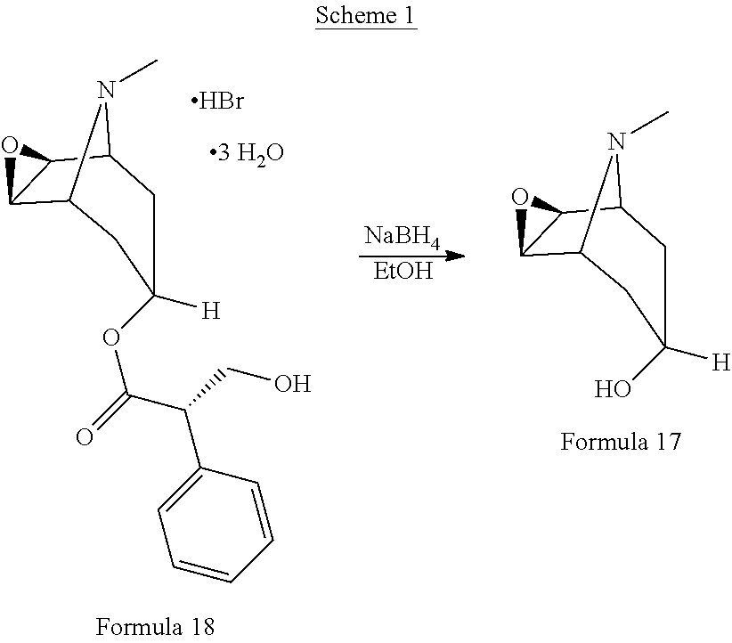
[NaBH4].[EtOH].C12C3C(C(N1C)CC(OC(C(CO)C1=CC=CC=C1)=O)([H])C2)O3.Br.[3 H2O].C12C3C(C(N1C)CC(O)([H])C2)O3
